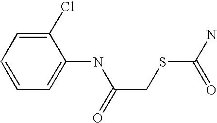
C1=C(NC(CSC(N)=O)=O)C(Cl)=CC=C1
